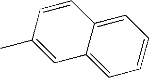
C12=CC=CC=C1C=CC(C)=C2
